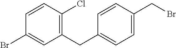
C1(Br)=CC(CC2=CC=C(CBr)C=C2)=C(Cl)C=C1
